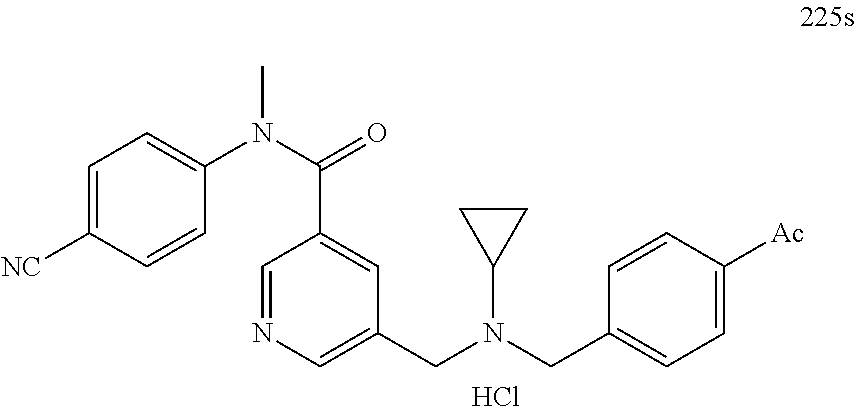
C1=C([NC])C=CC(N(C(=O)C2=CC(CN(CC3=CC=C([Ac])C=C3)C3CC3)=CN=C2)C)=C1.Cl
